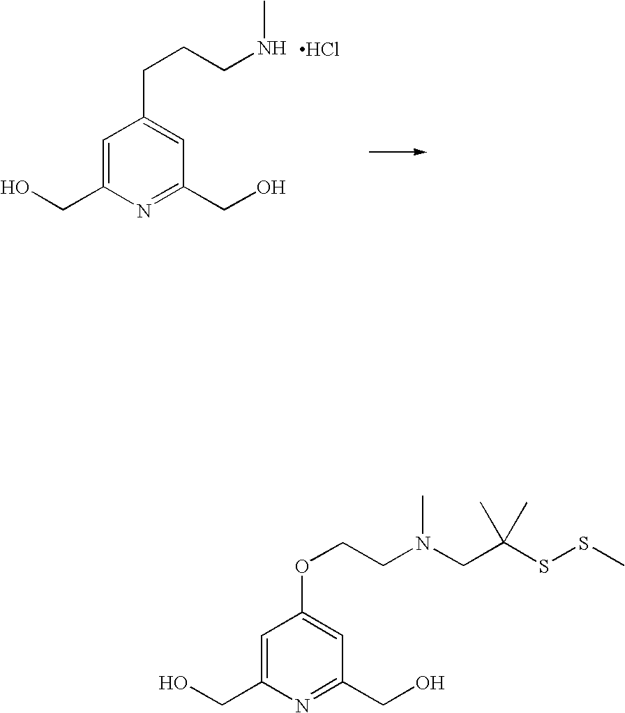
C1=C(CO)N=C(CO)C=C1CCCNC.Cl.C1=C(CO)N=C(CO)C=C1OCCN(CC(SSC)(C)C)C
